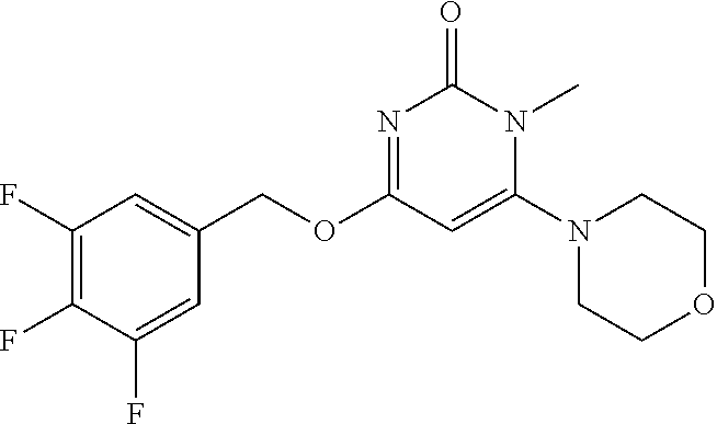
FC1=C(F)C=C(COC2=NC(=O)N(C)C(N3CCOCC3)=C2)C=C1F
